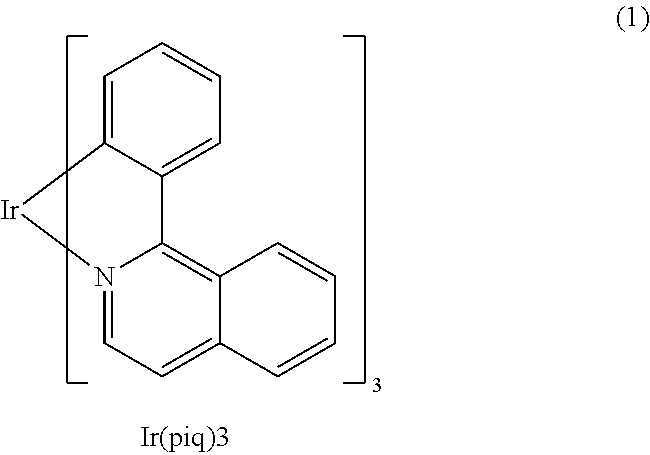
C1=C2C(=CC=C1)C1=C3C(=CC=N1[Ir]2)C=CC=C3
